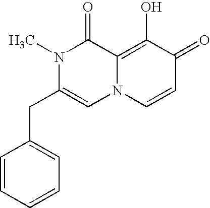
CN1C(CC2=CC=CC=C2)=CN2C(=C(O)C(=O)C=C2)C1=O
